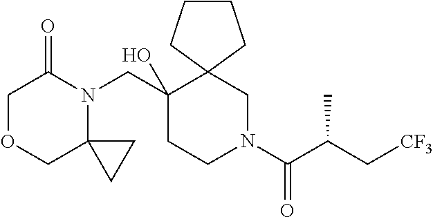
C(C1(O)CCN(C(C(C[CF3])C)=O)CC12CCCC2)N1C(=O)COCC12CC2
